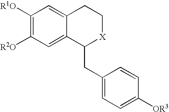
C1([R1O])=C([R2O])C=C2C(=C1)CC[X]C2CC1=CC=C([OR3])C=C1
